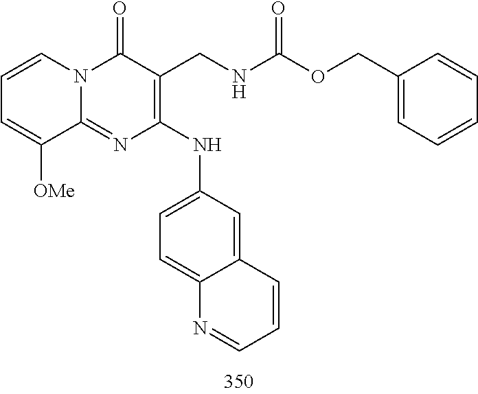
C1=CC=C([OMe])C2=NC(NC3=CC=C4C(=C3)C=CC=N4)=C(CNC(OCC3=CC=CC=C3)=O)C(=O)N12
